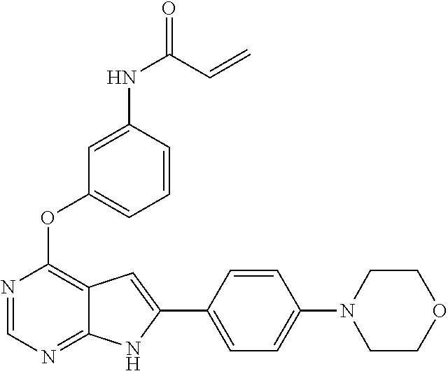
N1=CN=C2C(=C1OC1=CC=CC(NC(=O)C=C)=C1)C=C(C1=CC=C(N3CCOCC3)C=C1)N2
